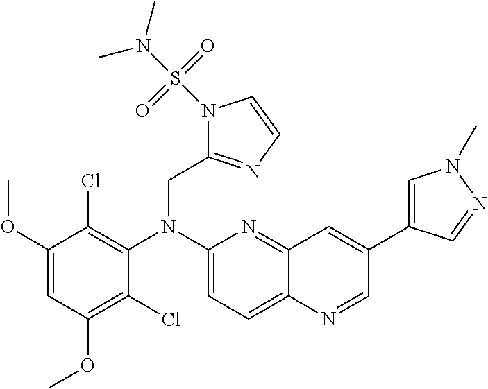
C1(Cl)=C(OC)C=C(OC)C(Cl)=C1N(C1=CC=C2C(=N1)C=C(C1=CN(C)N=C1)C=N2)CC1=NC=CN1S(N(C)C)(=O)=O
